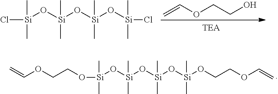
C=COCCO.Cl[Si](C)(C)O[Si](C)(C)O[Si](O[Si](C)(C)Cl)(C)C.O([Si](C)(C)O[Si](C)(C)O[Si](C)(C)O[Si](C)(C)OCCOC=C)CCOC=C
